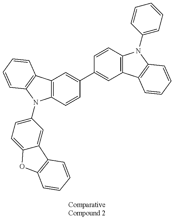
C12=C(C=CC(C3=CC4=C(C=C3)N(C3=CC=CC=C3)C3=C4C=CC=C3)=C1)N(C1=CC=C3C(=C1)C1=C(O3)C=CC=C1)C1=C2C=CC=C1
